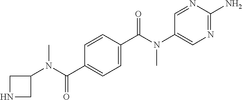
C1(N(C(C2=CC=C(C(N(C3=CN=C(N)N=C3)C)=O)C=C2)=O)C)CNC1
